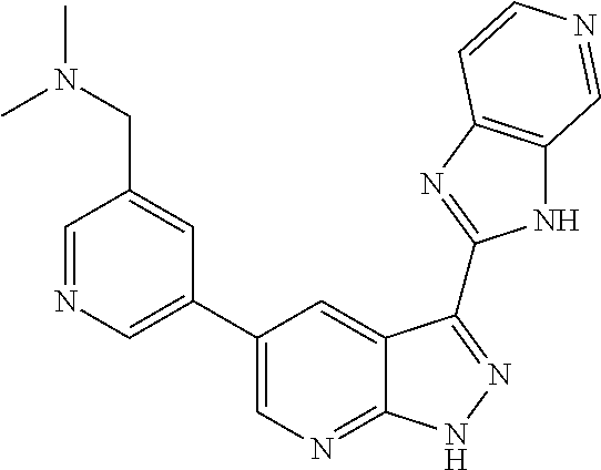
C1=NC=C(C2=CN=C3C(=C2)C(C2=NC4=C(N2)C=NC=C4)=NN3)C=C1CN(C)C
